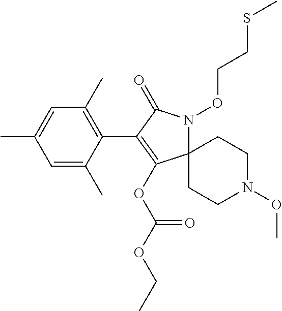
C12(N(OCCSC)C(=O)C(C3=C(C)C=C(C)C=C3C)=C1OC(OCC)=O)CCN(OC)CC2
